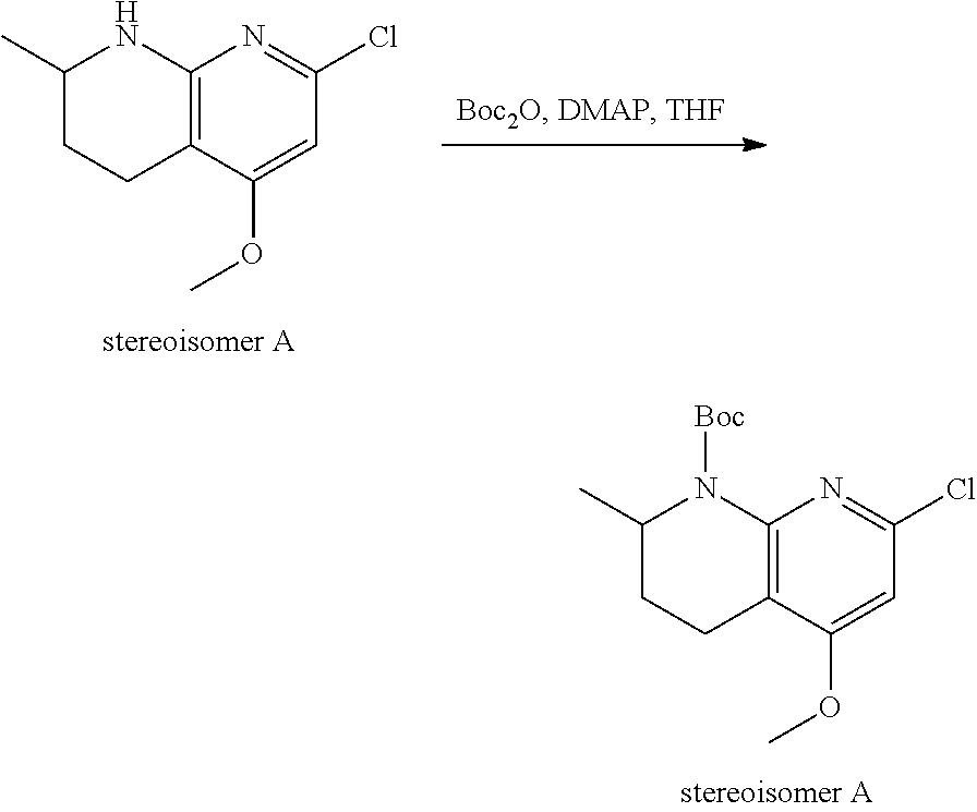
C12=C(C(OC)=CC(Cl)=N1)CCC(C)N2[Boc].C12=C(C(OC)=CC(Cl)=N1)CCC(C)N2
